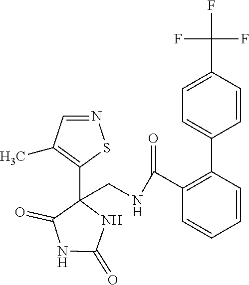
C1=C(C(F)(F)F)C=CC(C2=C(C(NCC3(C4=C(C)C=NS4)C(=O)NC(=O)N3)=O)C=CC=C2)=C1
